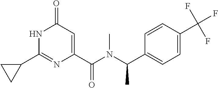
C1(=O)C=C(C(N(C(C2=CC=C(C(F)(F)F)C=C2)C)C)=O)N=C(C2CC2)N1
